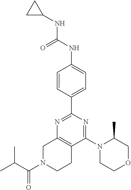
N1=C(C2=CC=C(NC(NC3CC3)=O)C=C2)N=C(N2CCOCC2C)C2=C1CN(C(=O)C(C)C)CC2
